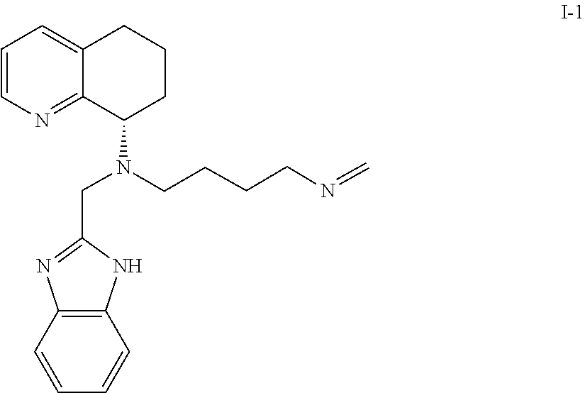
C=NCCCCN(C1C2=NC=CC=C2CCC1)CC1=NC2=C(N1)C=CC=C2
